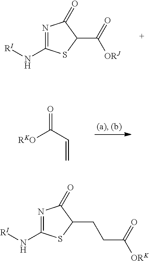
N1=C(N[RI])SC(C(=O)[ORJ])C1=O.O=C(C=C)[RKO].N1=C(N[RI])SC(CCC(=O)[ORK])C1=O
